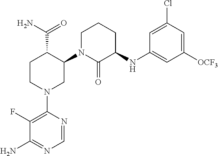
C1CN(C2=C(F)C(N)=NC=N2)CC(N2C(=O)C(NC3=CC([OCF3])=CC(Cl)=C3)CCC2)C1C(N)=O
